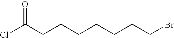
ClC(CCCCCCCBr)=O
